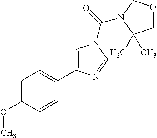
C1=C(OC)C=CC(C2=CN(C(=O)N3COCC3(C)C)C=N2)=C1
